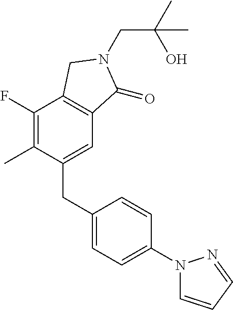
C1(F)=C(C)C(CC2=CC=C(N3C=CC=N3)C=C2)=CC2=C1CN(CC(C)(O)C)C2=O
